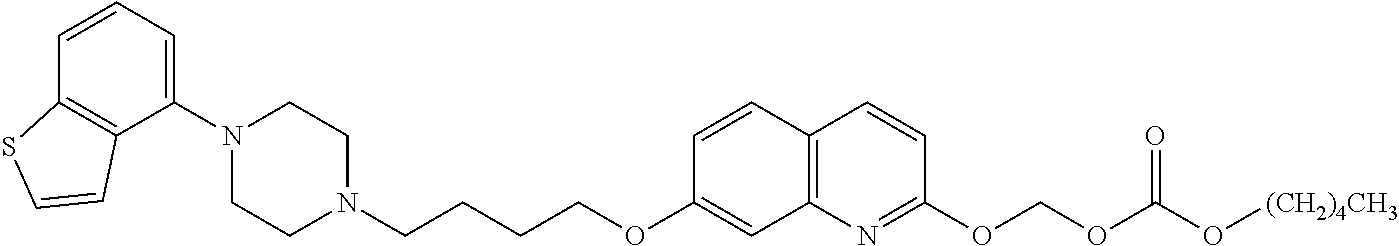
C1(N2CCN(CCCCOC3=CC4=C(C=C3)C=CC(OCOC(O[(CH2)4CH3])=O)=N4)CC2)=CC=CC2=C1C=CS2
